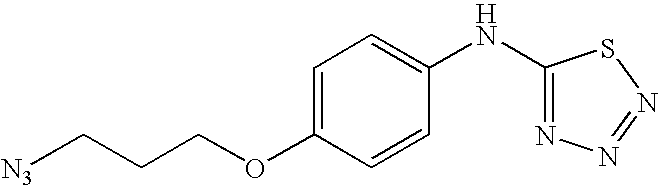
[N3]CCCOC1=CC=C(NC2=NN=NS2)C=C1
